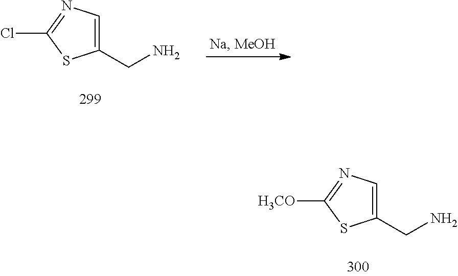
C1(CN)=CN=C(Cl)S1.C1(CN)=CN=C([H3CO])S1
